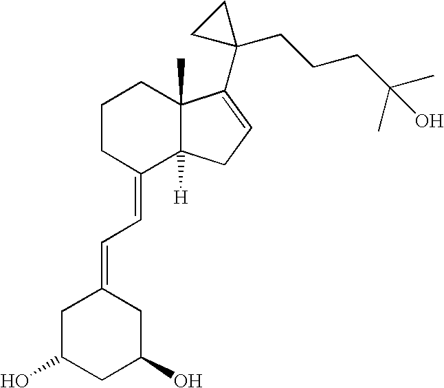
C1C(O)CC(O)CC1=CC=C1C2([H])C(C)(CCC1)C(C1(CCCC(C)(O)C)CC1)=CC2
